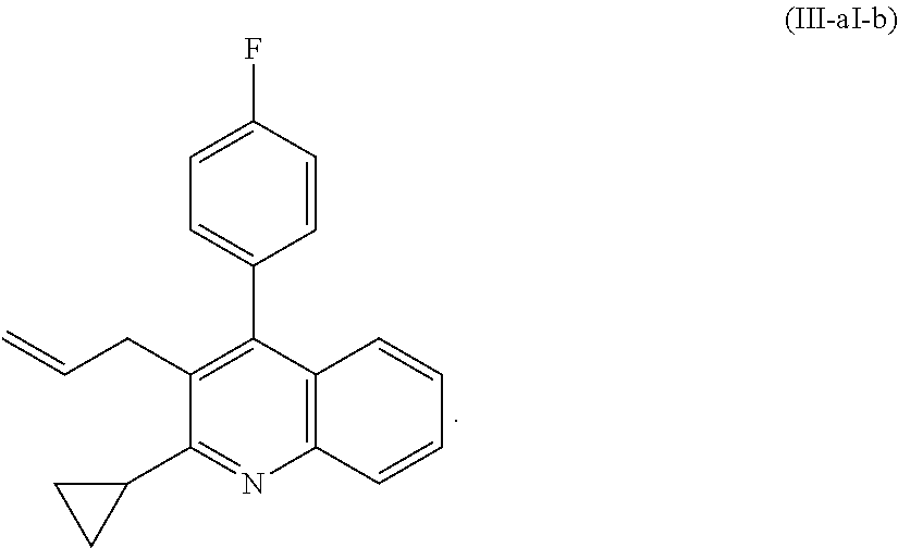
C12=C(C(C3=CC=C(F)C=C3)=C(CC=C)C(C3CC3)=N1)C=CC=C2
